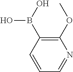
C1=CC=NC(OC)=C1B(O)O
